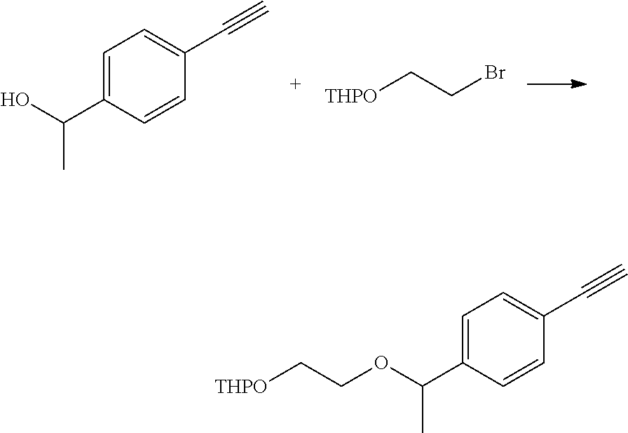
C1=C(C(O)C)C=CC(C#C)=C1.C(CBr)[THPO].C1=C(C(OCC[THPO])C)C=CC(C#C)=C1
